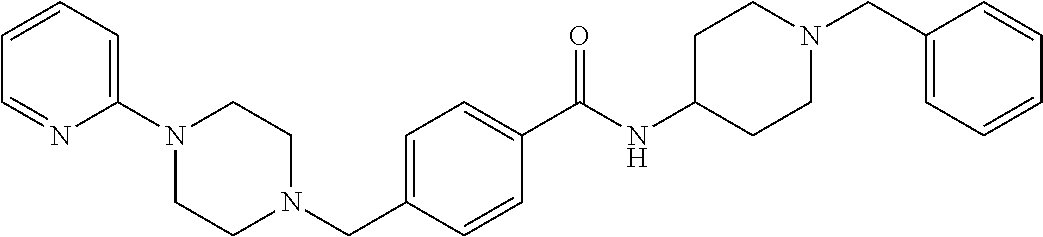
C1(N2CCN(CC3=CC=C(C(NC4CCN(CC5=CC=CC=C5)CC4)=O)C=C3)CC2)=CC=CC=N1
